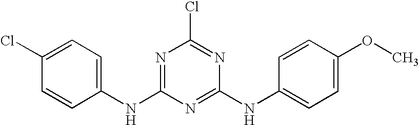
C1(NC2=NC(Cl)=NC(NC3=CC=C(OC)C=C3)=N2)=CC=C(Cl)C=C1
